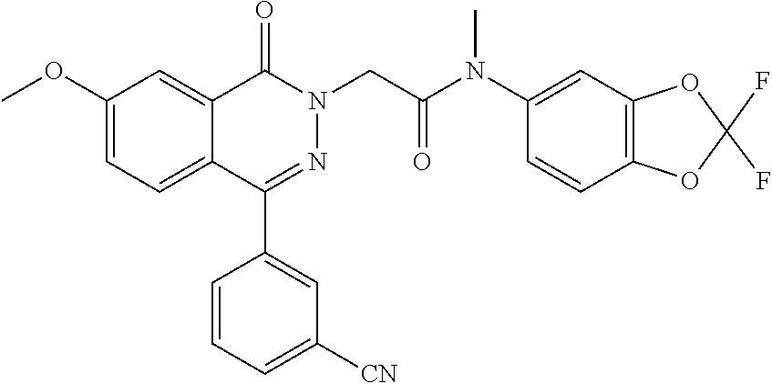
C1(OC)=CC=C2C(=C1)C(=O)N(CC(=O)N(C1=CC3=C(C=C1)OC(F)(F)O3)C)N=C2C1=CC([CN])=CC=C1
